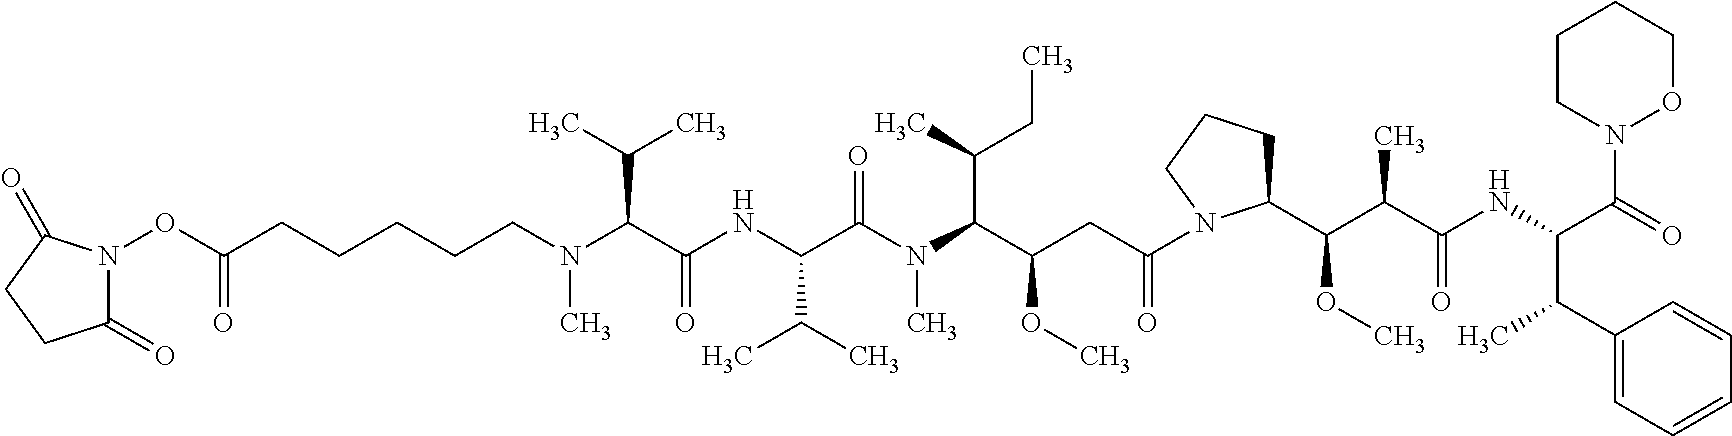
C1(=O)CCC(=O)N1OC(CCCCCN(C(C(NC(C(N(C(C(CC(=O)N1C(C(C(C(NC(C(=O)N2OCCCC2)C(C2=CC=CC=C2)C)=O)C)OC)CCC1)OC)C(C)CC)C)=O)C(C)C)=O)C(C)C)C)=O
